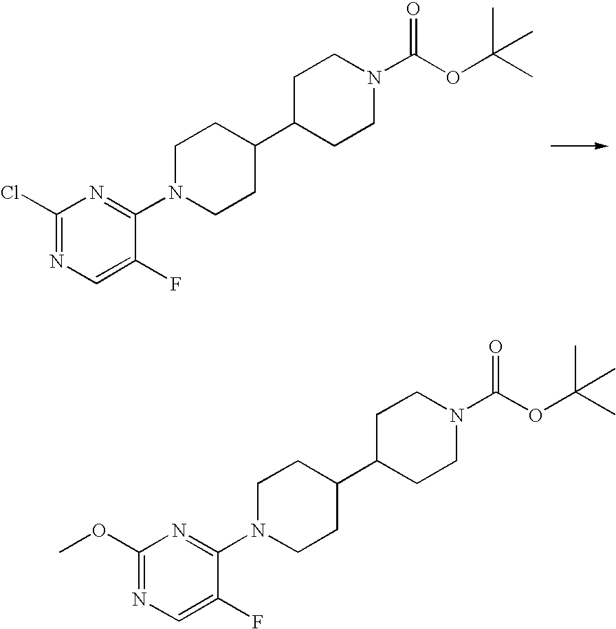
C1(Cl)=NC=C(F)C(N2CCC(C3CCN(C(=O)OC(C)(C)C)CC3)CC2)=N1.C1(OC)=NC=C(F)C(N2CCC(C3CCN(C(=O)OC(C)(C)C)CC3)CC2)=N1
